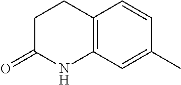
C1CC(=O)NC2=C1C=CC(C)=C2
